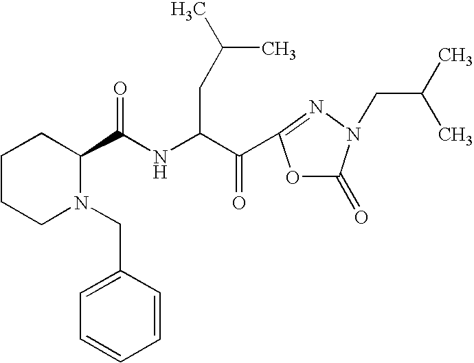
C1(C(NC(C(=O)C2=NN(CC(C)C)C(=O)O2)CC(C)C)=O)CCCCN1CC1=CC=CC=C1
